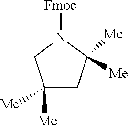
C1([Me])([Me])CC([Me])([Me])N([Fmoc])C1
